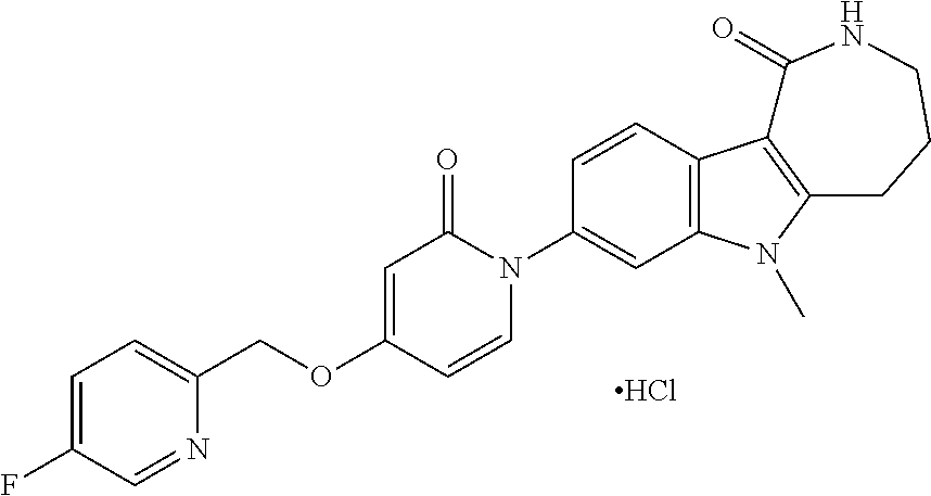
C1=C(F)C=NC(COC2=CC(=O)N(C3=CC4=C(C=C3)C3=C(N4C)CCCNC3=O)C=C2)=C1.Cl
